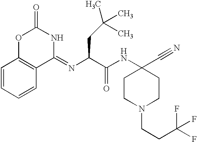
C1=CC=CC2=C1OC(=O)NC2=NC(CC(C)(C)C)C(NC1(C#N)CCN(CCC(F)(F)F)CC1)=O
